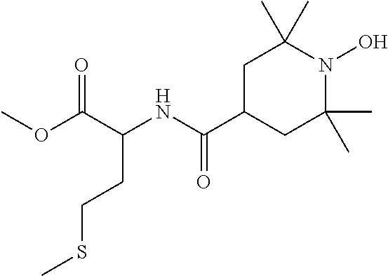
C(NC(C1CC(C)(C)N(O)C(C)(C)C1)=O)(C(OC)=O)CCSC
